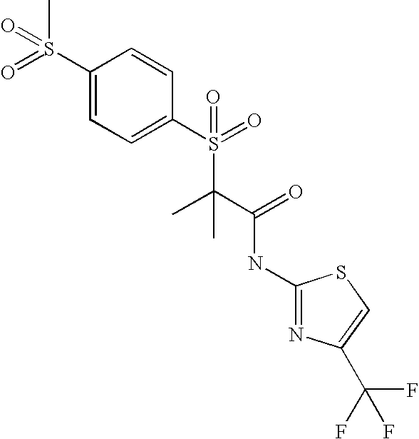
C1(S(C)(=O)=O)=CC=C(S(=O)(C(C(=O)NC2=NC(C(F)(F)F)=CS2)(C)C)=O)C=C1
